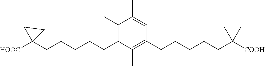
C1(C)=CC(CCCCCC(C)(C)[COOH])=C(C)C(CCCCCC2([HOOC])CC2)=C1C
